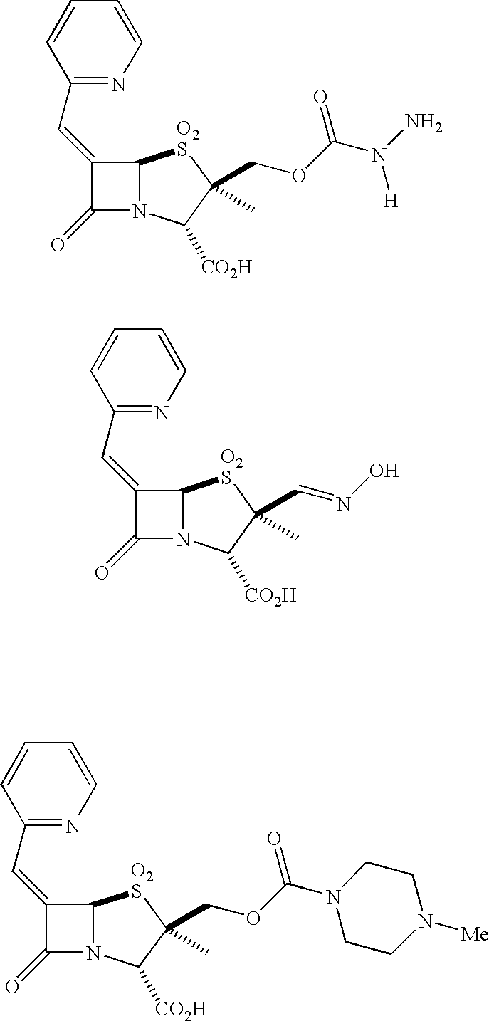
C(=C1C(=O)N2C1[O2S]C(COC(N1CCN([Me])CC1)=O)(C)C2[CO2H])C1=NC=CC=C1.C(=C1C(=O)N2C1[O2S]C(COC(N([H])N)=O)(C)C2[CO2H])C1=NC=CC=C1.C(=C1C(=O)N2C1[O2S]C(C=NO)(C)C2[CO2H])C1=NC=CC=C1
